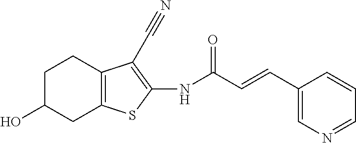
C1C(O)CC2=C(C1)C(C#N)=C(NC(C=CC1=CN=CC=C1)=O)S2
